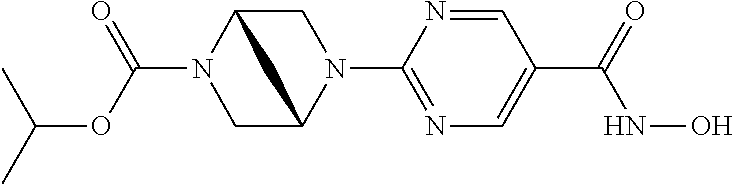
C(N1CC2N(C3=NC=C(C(NO)=O)C=N3)CC1C2)(OC(C)C)=O
